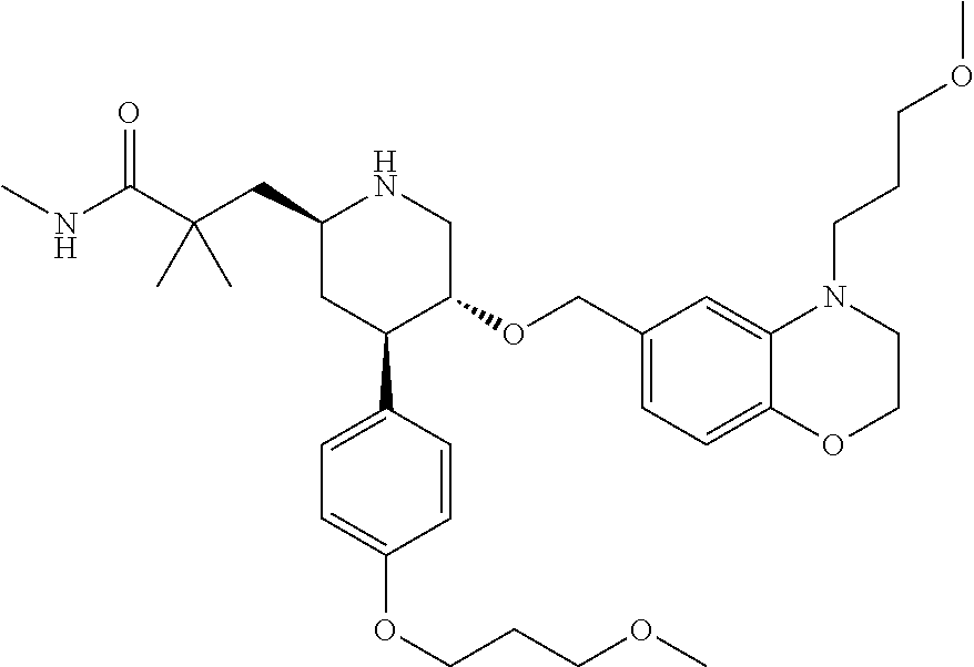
C1(CC(C(NC)=O)(C)C)CC(C2=CC=C(OCCCOC)C=C2)C(OCC2=CC=C3C(=C2)N(CCCOC)CCO3)CN1
